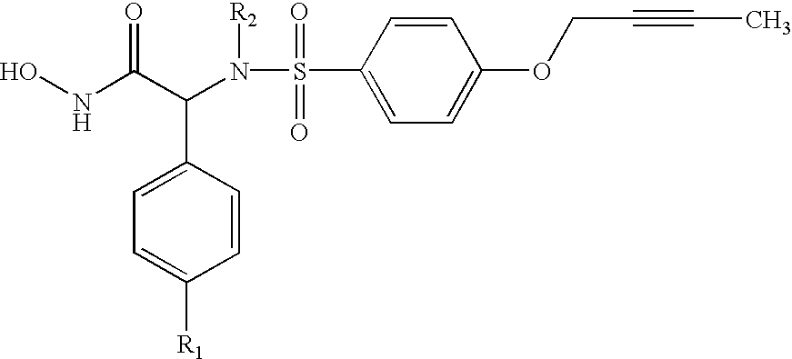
ONC(C(N(S(C1=CC=C(OCC#CC)C=C1)(=O)=O)[R2])C1=CC=C([R1])C=C1)=O
